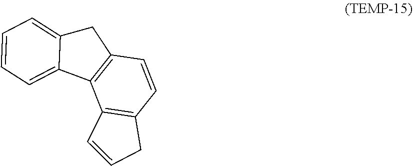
C12=CC=CC=C1CC1=C2C2=C(C=C1)CC=C2
